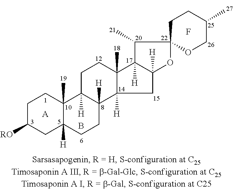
C1C([RO])CC2([H])C(C)(C1)C1([H])C([H])(CC2)C2([H])CC3([H])C([H])(C2(C)CC1)C(C)C1(O3)OCC(C)CC1.F.[A].B
